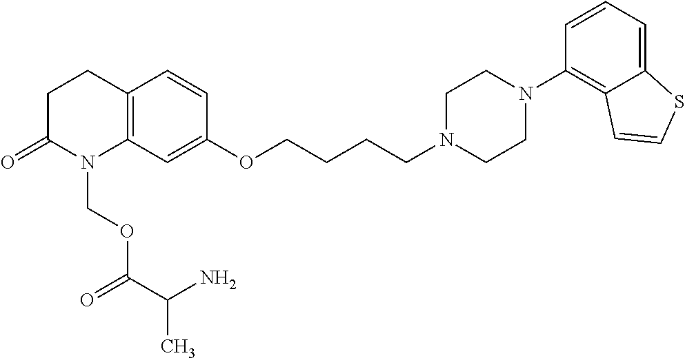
C1C(=O)N(COC(C(N)C)=O)C2=C(C1)C=CC(OCCCCN1CCN(C3=C4C(=CC=C3)SC=C4)CC1)=C2
